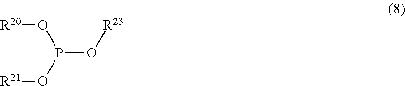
[R20]OP(O[R23])O[R21]
